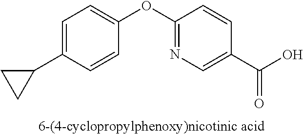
C1=C(C2CC2)C=CC(OC2=NC=C(C(O)=O)C=C2)=C1
